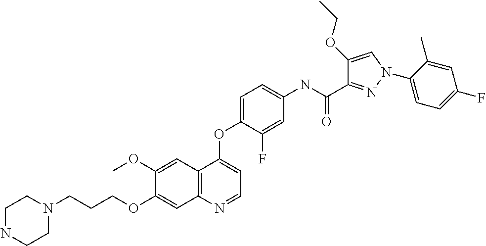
C1(OC)=CC2=C(C=C1OCCCN1CCNCC1)N=CC=C2OC1=CC=C(NC(C2=NN(C3=CC=C(F)C=C3C)C=C2OCC)=O)C=C1F
